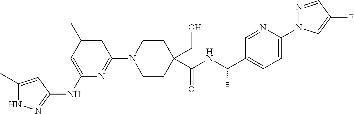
N1C(C)=CC(NC2=CC(C)=CC(N3CCC(C(NC(C4=CC=C(N5N=CC(F)=C5)N=C4)C)=O)(CO)CC3)=N2)=N1
